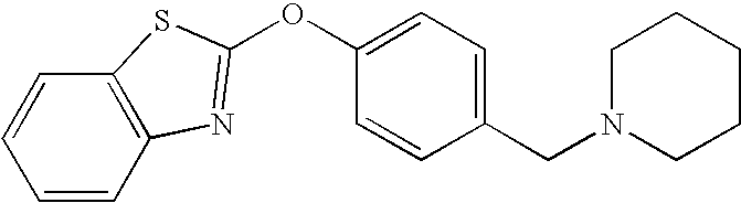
C1=CC(CN2CCCCC2)=CC=C1OC1=NC2=C(C=CC=C2)S1
